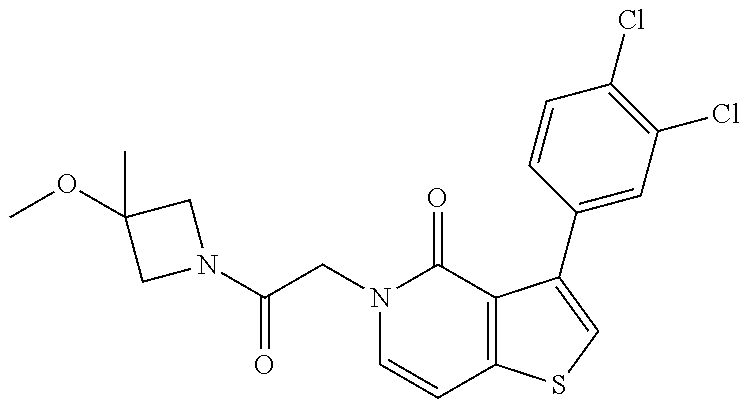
N1(C(CN2C=CC3=C(C2=O)C(C2=CC(Cl)=C(Cl)C=C2)=CS3)=O)CC(C)(OC)C1
